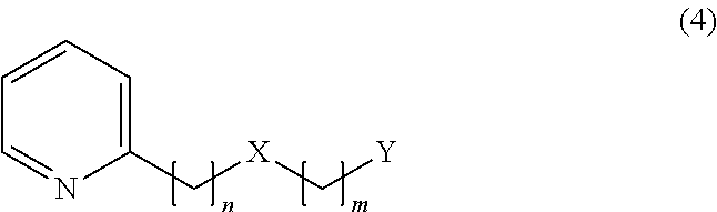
C1(C[X]C[Y])=CC=CC=N1
